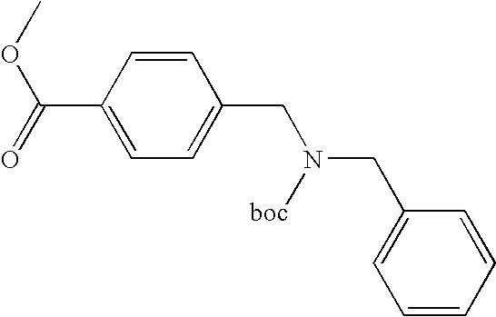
C1=CC(C(OC)=O)=CC=C1CN(CC1=CC=CC=C1)[boc]
